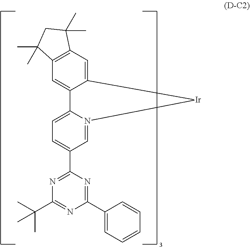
N1=C(C2=CC=C3N(=C2)[Ir]C2=CC4=C(C=C32)C(C)(C)CC4(C)C)N=C(C2=CC=CC=C2)N=C1C(C)(C)C
